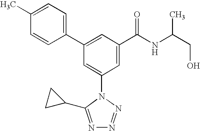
C1(C2=CC(C(NC(CO)C)=O)=CC(N3C(C4CC4)=NN=N3)=C2)=CC=C(C)C=C1
